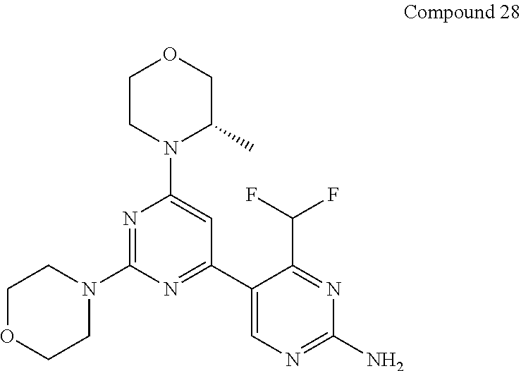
C1OCCN(C2=NC(N3C(C)COCC3)=CC(C3=CN=C(N)N=C3C(F)F)=N2)C1
